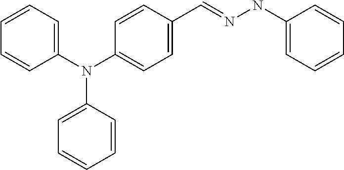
N(C1=CC=C(C=NNC2=CC=CC=C2)C=C1)(C1=CC=CC=C1)C1=CC=CC=C1
